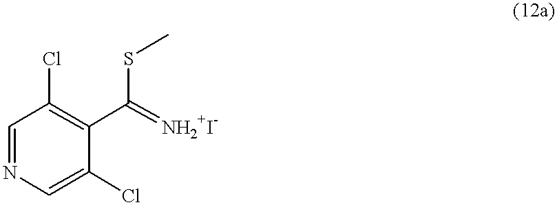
C1=NC=C(Cl)C(C(=[NH2+I-])SC)=C1Cl
